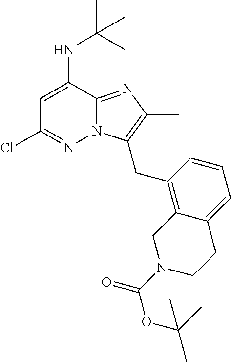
ClC1=NN2C(=NC(C)=C2CC2=C3C(=CC=C2)CCN(C(=O)OC(C)(C)C)C3)C(NC(C)(C)C)=C1
